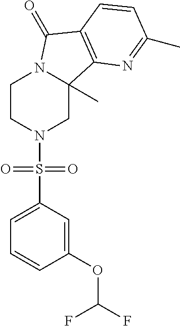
C1CN(S(C2=CC=CC(OC(F)F)=C2)(=O)=O)CC2(C)N1C(=O)C1=C2N=C(C)C=C1
